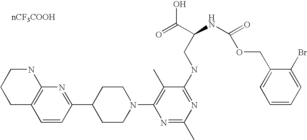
C1=CC(C2CCN(C3=C(C)C(NCC(NC(=O)OCC4=CC=CC=C4Br)C(=O)O)=NC(C)=N3)CC2)=NC2=C1CCCN2
